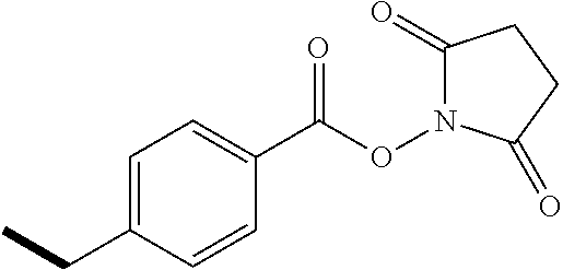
C(ON1C(=O)CCC1=O)(C1=CC=C(CC)C=C1)=O
